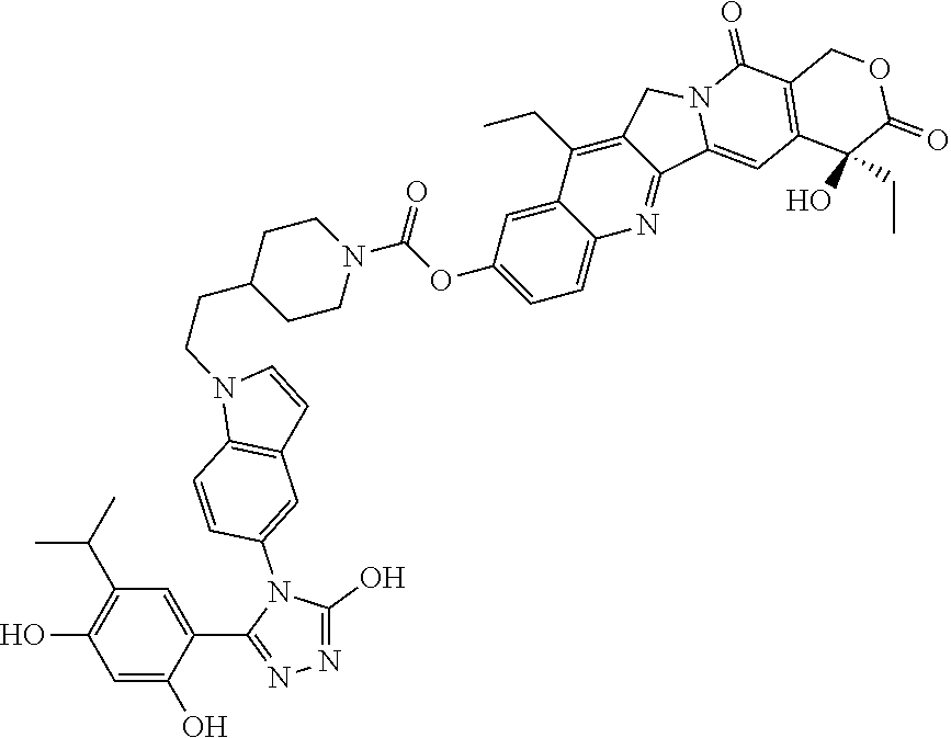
C1(C(C)C)=C(O)C=C(O)C(C2=NN=C(O)N2C2=CC3=C(C=C2)N(CCC2CCN(C(=O)OC4=CC=C5C(=C4)C(CC)=C4C(=N5)C5=CC6=C(C(=O)N5C4)COC(=O)C6(CC)O)CC2)C=C3)=C1
